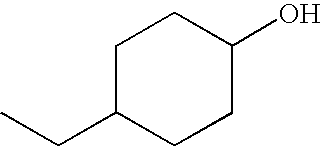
C1C(CC)CCC(O)C1
